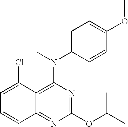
C1(OC(C)C)=NC(N(C)C2=CC=C(OC)C=C2)=C2C(=N1)C=CC=C2Cl
